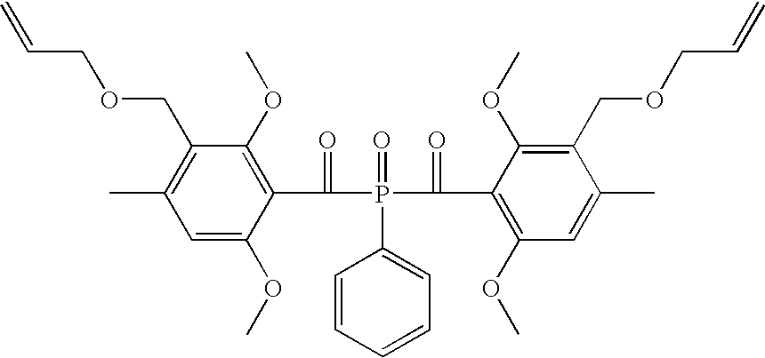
C=CCOCC1=C(C)C=C(OC)C(C(=O)P(=O)(C(=O)C2=C(OC)C=C(C)C(COCC=C)=C2OC)C2=CC=CC=C2)=C1OC
